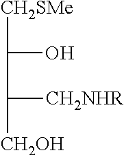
[CH2SMe]C(O)C([CH2NHR])[CH2OH]
